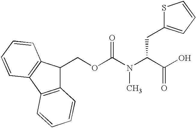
C12=C(C3=C(C1COC(N(C(C(O)=O)CC1=CC=CS1)C)=O)C=CC=C3)C=CC=C2
